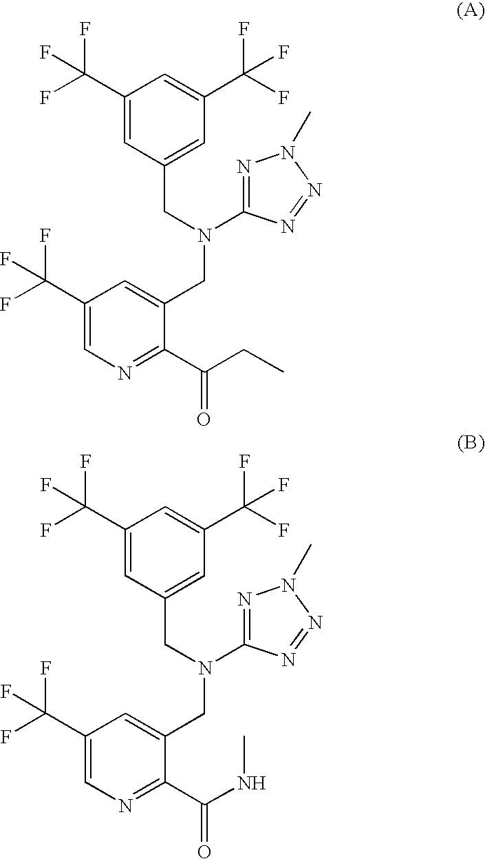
C1(C(F)(F)F)=CC(CN(CC2=CC(C(F)(F)F)=CN=C2C(CC)=O)C2=NN(C)N=N2)=CC(C(F)(F)F)=C1.C1(C(F)(F)F)=CC(CN(CC2=CC(C(F)(F)F)=CN=C2C(NC)=O)C2=NN(C)N=N2)=CC(C(F)(F)F)=C1
